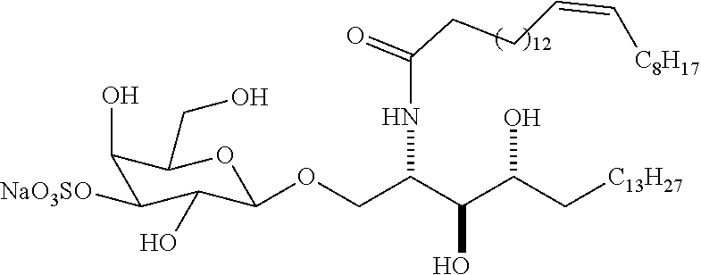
C(C(C(C[C13H27])O)O)(COC1C(O)C([NaO3SO])C(O)C(CO)O1)NC(CCC=C[C8H17])=O
